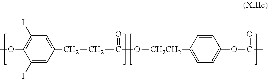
COC1=C(I)C=C(CCC(O[CH2CH2]C2=CC=C(OC(C)=O)C=C2)=O)C=C1I
